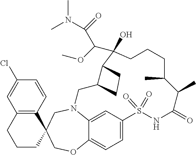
N12C3=CC(=CC=C3OCC3(C4=C(C=C(Cl)C=C4)CCC3)C1)S(=O)(=O)NC(=O)C(C)C(C)CCCC(O)(C(OC)C(N(C)C)=O)C1C(C2)CC1
